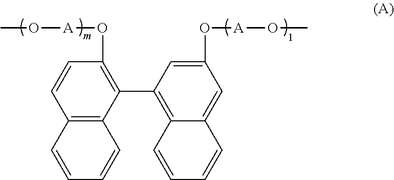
O([A]OC1=C(C2=C3C(=CC(O[A]OC)=C2)C=CC=C3)C2=C(C=C1)C=CC=C2)C
